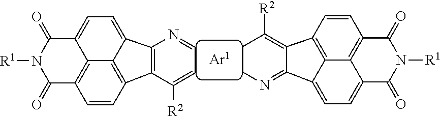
C12=C(C3=C4C5=C(C=C3)C(=O)N([R1])C(=O)C5=CC=C14)C([R2])=CC=N2.C1CN=C2C(=C1[R2])C1=C3C4=C(C=C1)C(=O)N([R1])C(=O)C4=CC=C23
